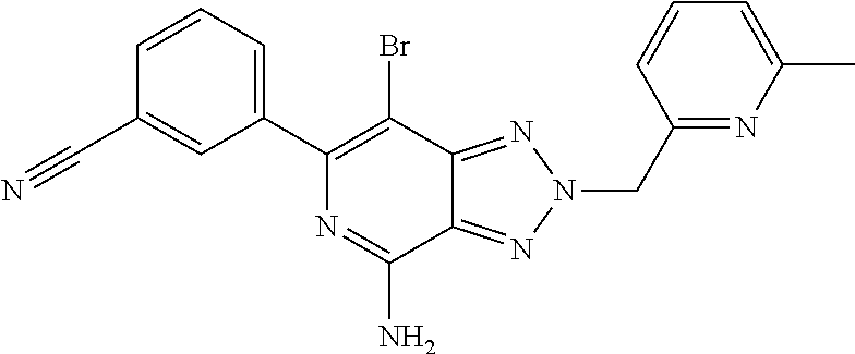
C1(C2=C(Br)C3=NN(CC4=NC(C)=CC=C4)N=C3C(N)=N2)=CC=CC(C#N)=C1
